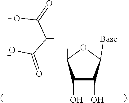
OC1C([Base])OC(CC(C(=O)[O-])C(=O)[O-])C1O
